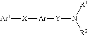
[Ar1][X][Ar][Y]N([R2])[R1]
